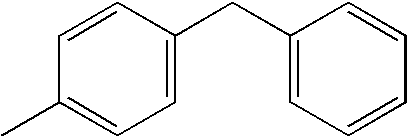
C1=CC(CC2=CC=CC=C2)=CC=C1C
